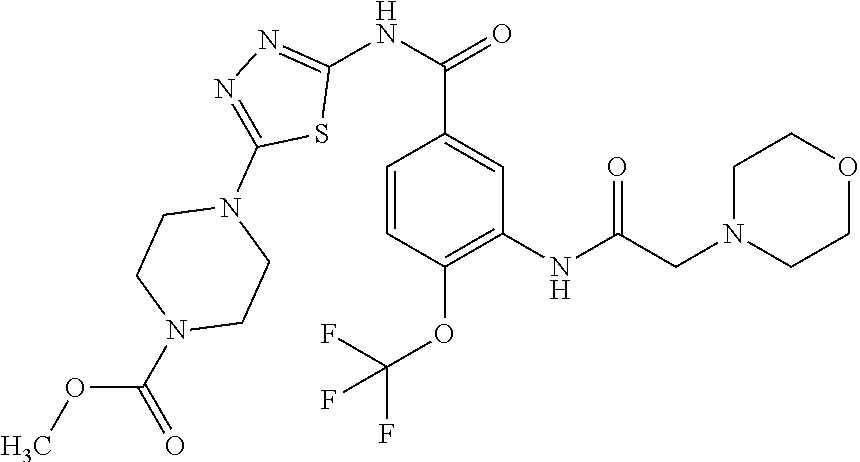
N(C1=NN=C(N2CCN(C(OC)=O)CC2)S1)C(=O)C1=CC(NC(CN2CCOCC2)=O)=C(OC(F)(F)F)C=C1
